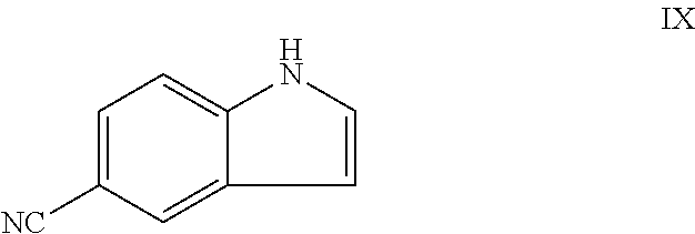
C1=C([NC])C=C2C(=C1)NC=C2
